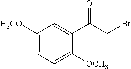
C1([H3CO])=CC=C([OCH3])C(C(CBr)=O)=C1
